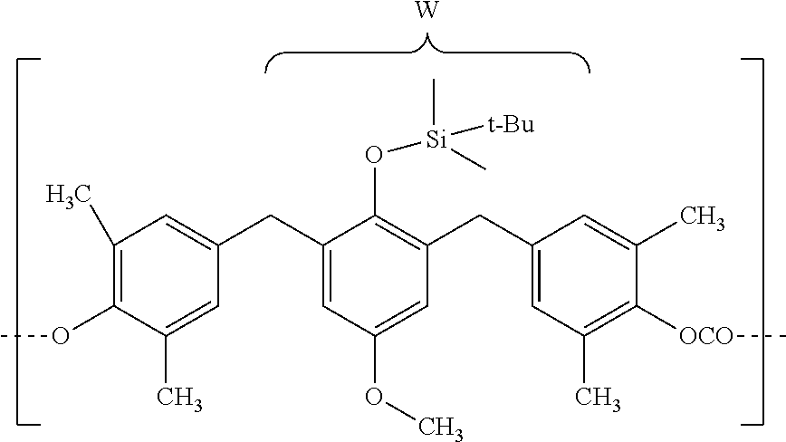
[W].C1(CC2=CC(OC)=CC(CC3=CC(C)=C([OCO]C)C(C)=C3)=C2O[Si](C)(C)[t-Bu])=CC(C)=C(OC)C(C)=C1
